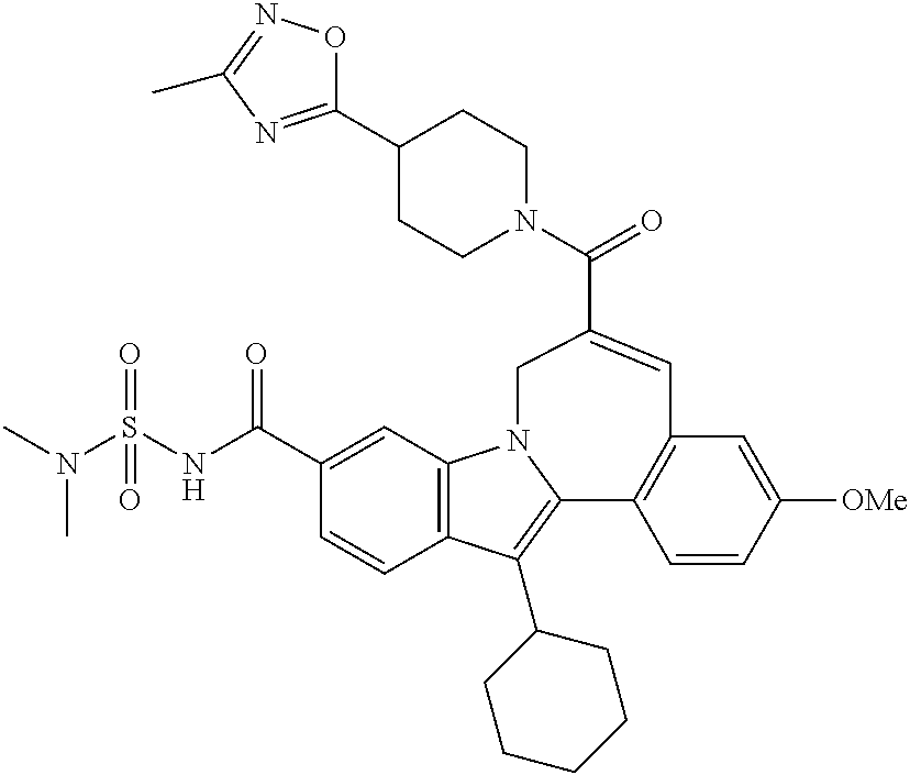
N(S(NC(C1=CC2=C(C=C1)C(C1CCCCC1)=C1N2CC(C(=O)N2CCC(C3=NC(C)=NO3)CC2)=CC2=C1C=CC([OMe])=C2)=O)(=O)=O)(C)C
